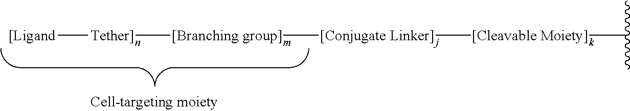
[[Ligand][Tether]][[Branching group]][[Conjugate Linker]][[Cleavable Moiety]]C(C)C
